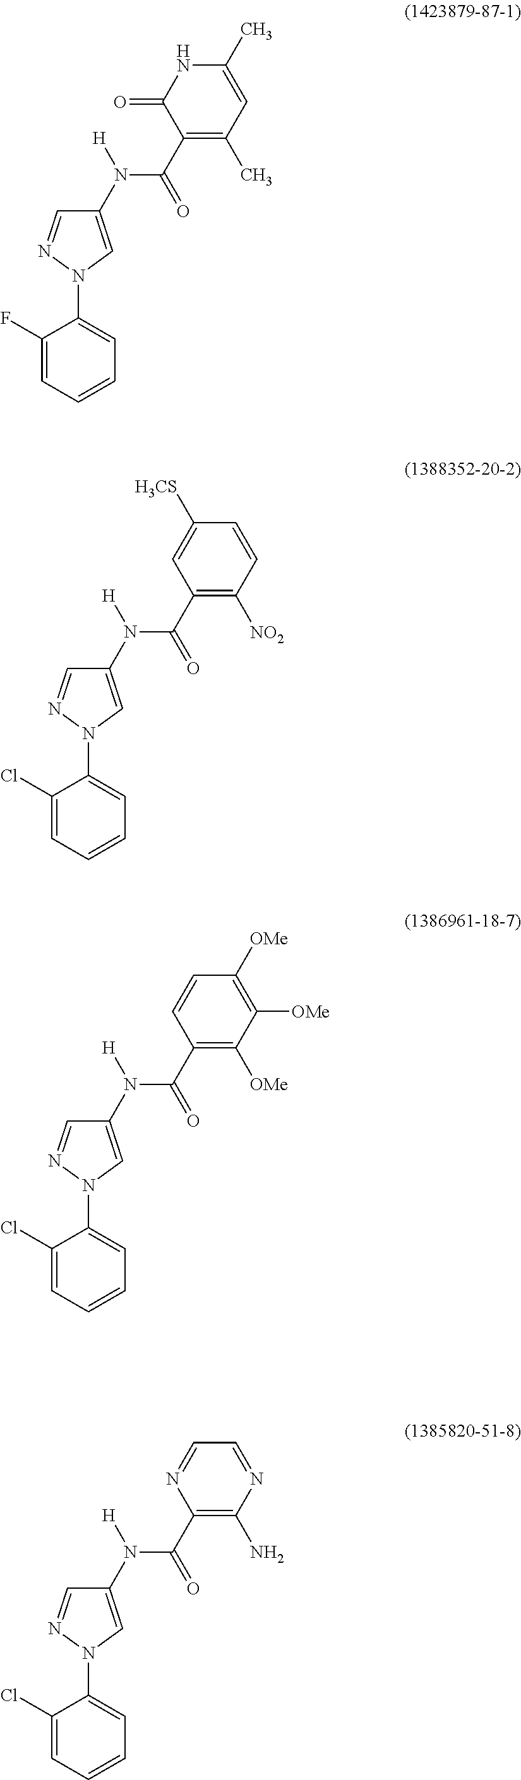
C1(N(C(C2=C([NO2])C=CC([H3CS])=C2)=O)[H])=CN(C2=CC=CC=C2Cl)N=C1.C1(N(C(C2=C([OMe])C([OMe])=C([OMe])C=C2)=O)[H])=CN(C2=CC=CC=C2Cl)N=C1.C1(N(C(C2=C(N)N=CC=N2)=O)[H])=CN(C2=CC=CC=C2Cl)N=C1.C1(N(C(C2=C(C)C=C(C)NC2=O)=O)[H])=CN(C2=CC=CC=C2F)N=C1
